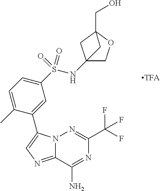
N12C(=NC=C1C1=CC(S(NC34COC(CO)(C3)C4)(=O)=O)=CC=C1C)C(N)=NC(C(F)(F)F)=N2
